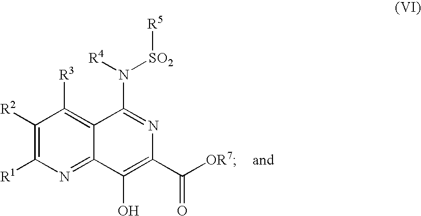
C1([R2])=C([R1])N=C2C(=C1[R3])C(N([SO2][R5])[R4])=NC(C(=O)[OR7])=C2O
